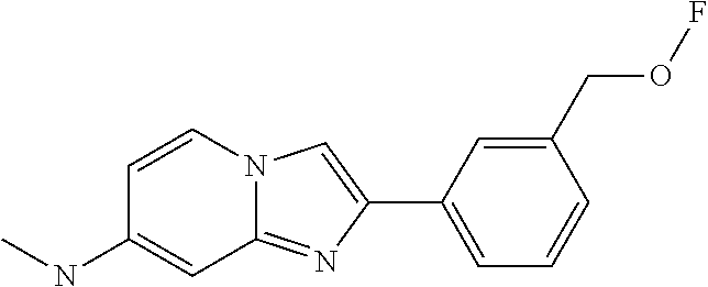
C1(C2=CN3C(=N2)C=C(NC)C=C3)=CC=CC(COF)=C1
